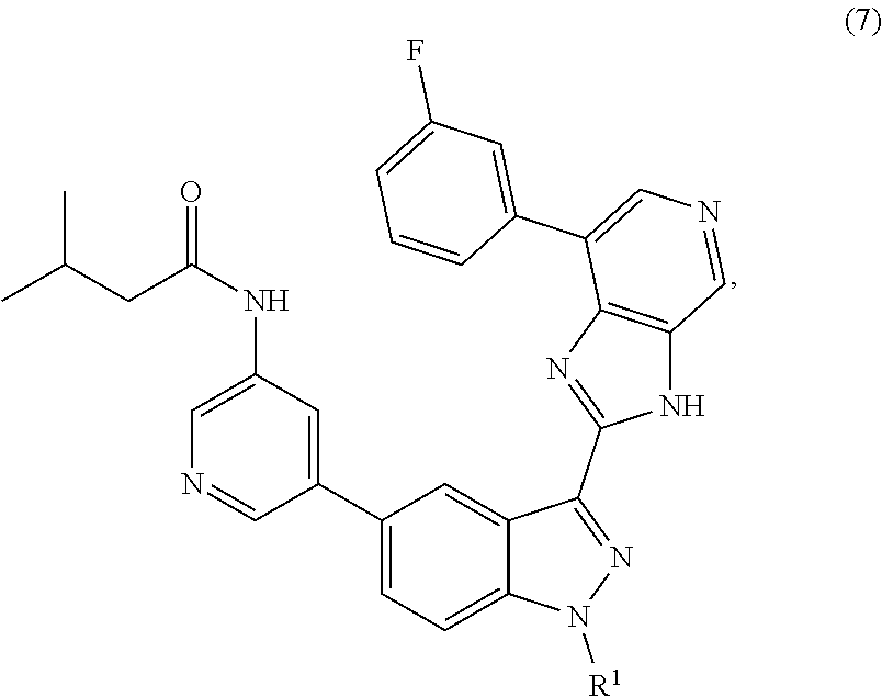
C1=C(NC(CC(C)C)=O)C=C(C2=CC=C3C(=C2)C(C2=NC4=C(N2)C=NC=C4C2=CC(F)=CC=C2)=NN3[R1])C=N1
